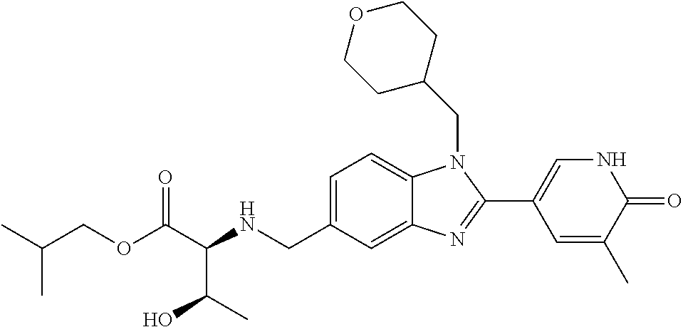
C1=C(CNC(C(OCC(C)C)=O)C(C)O)C=C2C(=C1)N(CC1CCOCC1)C(C1=CNC(=O)C(C)=C1)=N2
